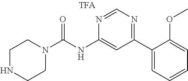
C(NC1=CC(C2=CC=CC=C2OC)=NC=N1)(=O)N1CCNCC1
